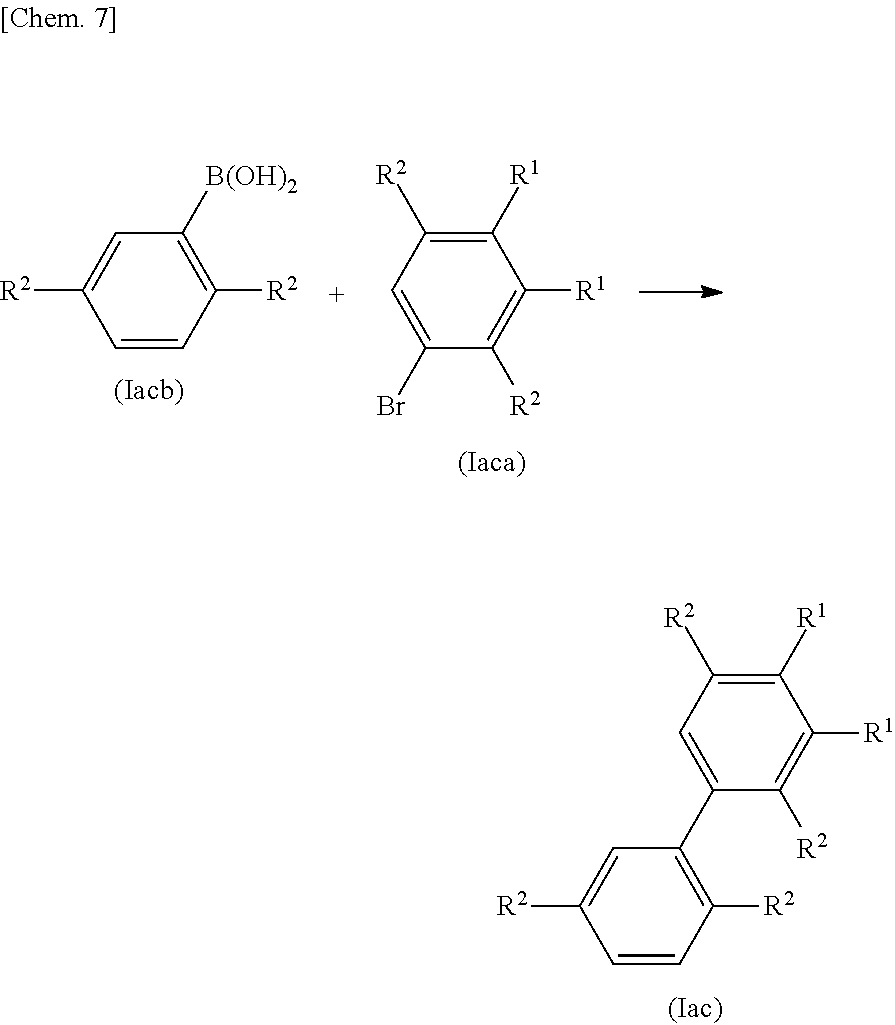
C1([R1])=C([R2])C(C2=C([R2])C=CC([R2])=C2)=CC([R2])=C1[R1].C1([R1])=C([R2])C(Br)=CC([R2])=C1[R1].C1([R2])=CC([B(OH)2])=C([R2])C=C1
